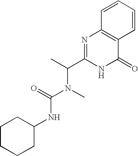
C1=CC2=C(C=C1)C(=O)NC(C(C)N(C)C(=O)NC1CCCCC1)=N2
